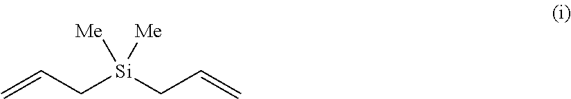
C=CC[Si](CC=C)([Me])[Me]
